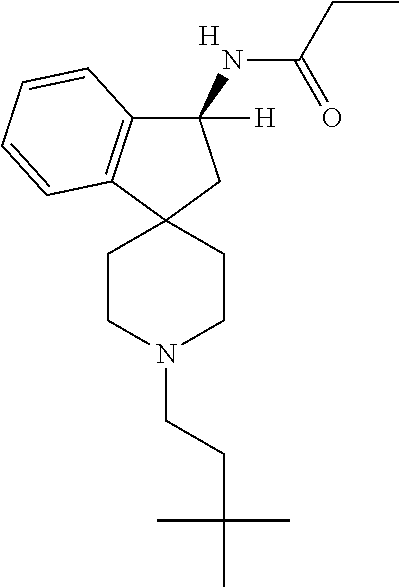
C1(NC(CC)=O)([H])C2=C(C3(C1)CCN(CCC(C)(C)C)CC3)C=CC=C2.[H]
